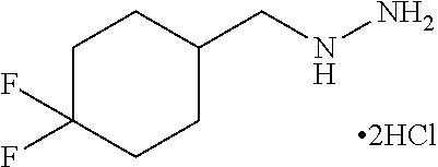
C1C(F)(F)CCC(CNN)C1
